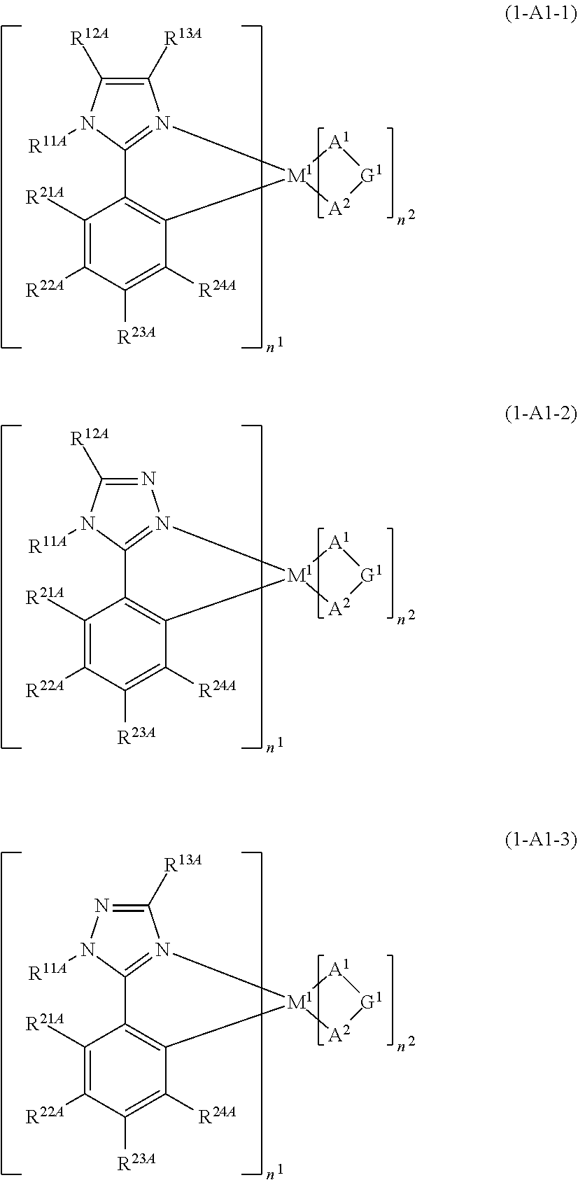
C12=C([M1]3([A2][G1][A1]3)N3=C1N([R11A])C([R12A])=C3[R13A])C([R24A])=C([R23A])C([R22A])=C2[R21A].C12=C([M1]3([A2][G1][A1]3)N3=C1N([R11A])C([R12A])=N3)C([R24A])=C([R23A])C([R22A])=C2[R21A].C12=C([M1]3([A2][G1][A1]3)N3=C1N([R11A])N=C3[R13A])C([R24A])=C([R23A])C([R22A])=C2[R21A]
